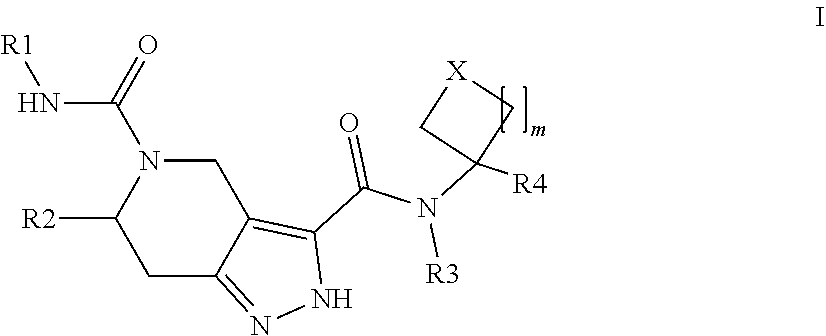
C1C2=NNC(C(N(C3([R4])C[X]C3)[R3])=O)=C2CN(C(=O)N[R1])C1[R2]
